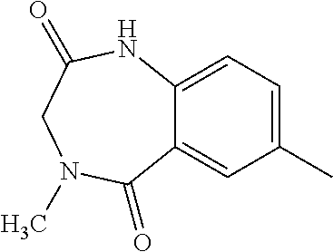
C12=CC(C)=CC=C1NC(=O)CN(C)C2=O
